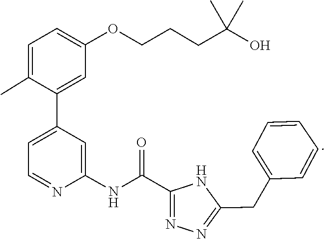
C1(OCCCC(C)(C)O)=CC=C(C)C(C2=CC=NC(NC(C3=NN=C(CC4=CC=CC=C4)N3)=O)=C2)=C1
